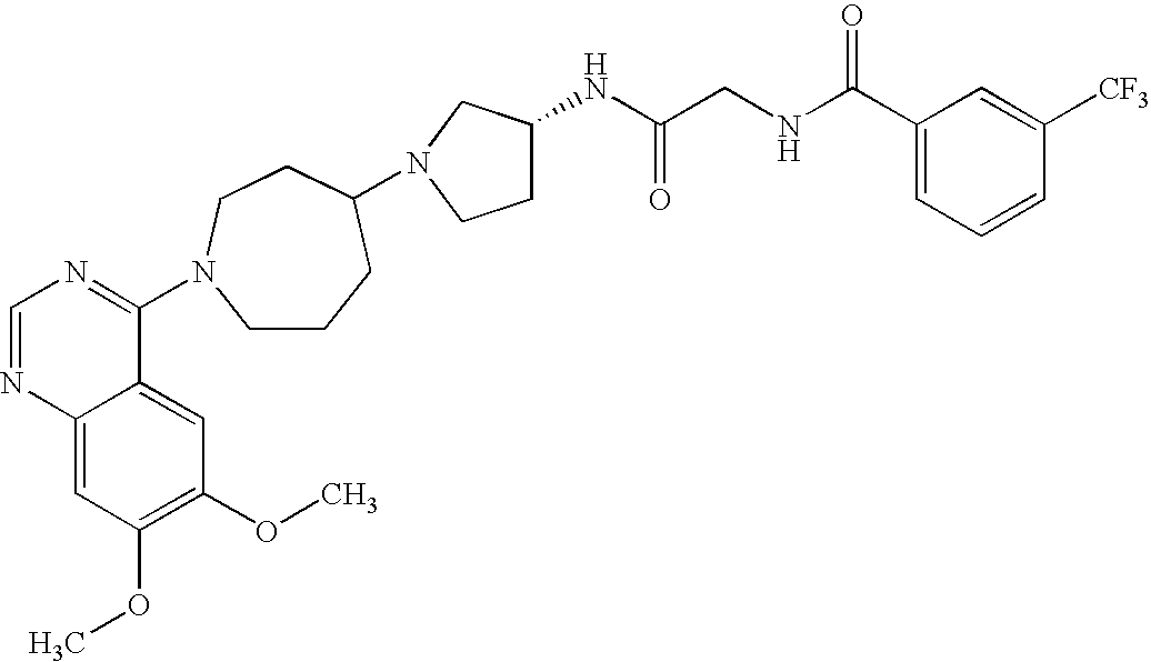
N1(C2CCCN(C3=NC=NC4=CC(OC)=C(OC)C=C34)CC2)CCC(NC(CNC(C2=CC=CC([CF3])=C2)=O)=O)C1
